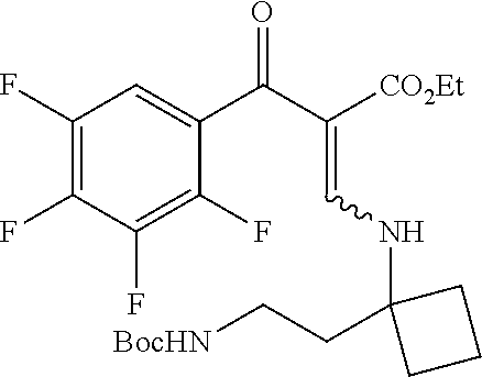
C1(F)=C(F)C(F)=C(F)C(C(C(=CNC2(CC[BocHN])CCC2)[CO2Et])=O)=C1
